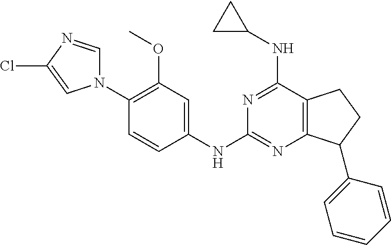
C1(N2C=NC(Cl)=C2)=C(OC)C=C(NC2=NC3=C(C(NC4CC4)=N2)CCC3C2=CC=CC=C2)C=C1
